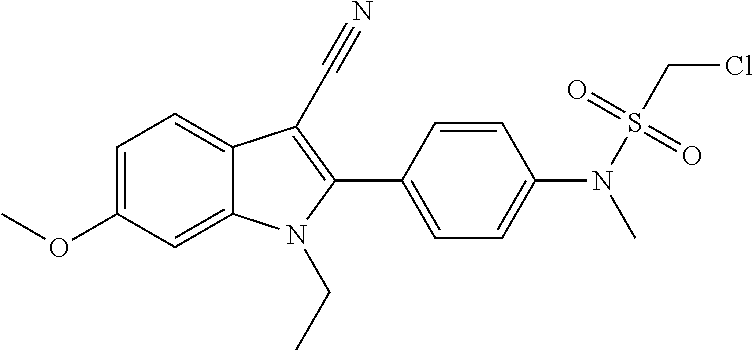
C1=C(OC)C=C2C(=C1)C(C#N)=C(C1=CC=C(N(S(CCl)(=O)=O)C)C=C1)N2CC
